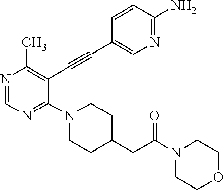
N1=CN=C(N2CCC(CC(N3CCOCC3)=O)CC2)C(C#CC2=CN=C(N)C=C2)=C1C
